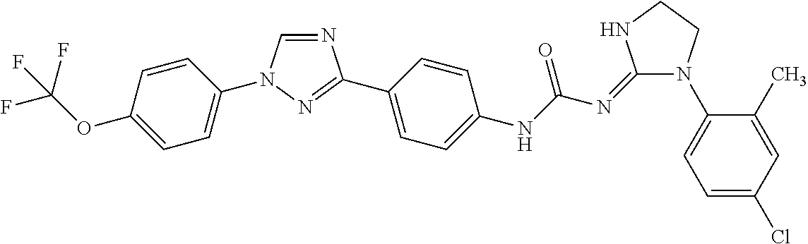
N1=CN(C2=CC=C(OC(F)(F)F)C=C2)N=C1C1=CC=C(NC(N=C2N(C3=CC=C(Cl)C=C3C)CCN2)=O)C=C1
